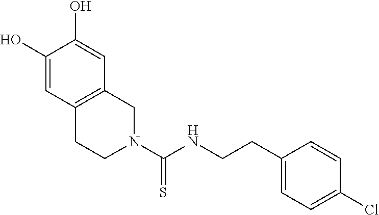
N1(C(NCCC2=CC=C(Cl)C=C2)=S)CC2=C(CC1)C=C(O)C(O)=C2
